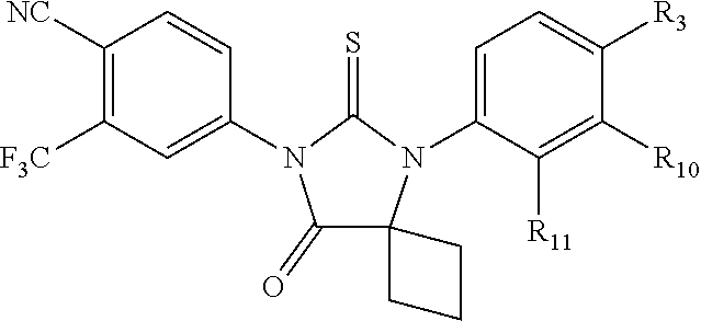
C1([NC])=C([F3C])C=C(N2C(=S)N(C3=CC=C([R3])C([R10])=C3[R11])C3(C2=O)CCC3)C=C1
